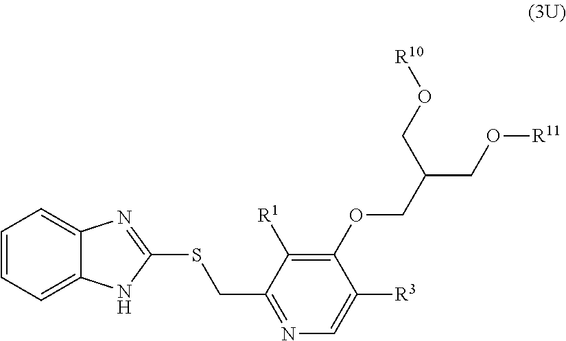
C1=CC=C2C(=C1)N=C(SCC1=NC=C([R3])C(OCC(CO[R11])CO[R10])=C1[R1])N2
